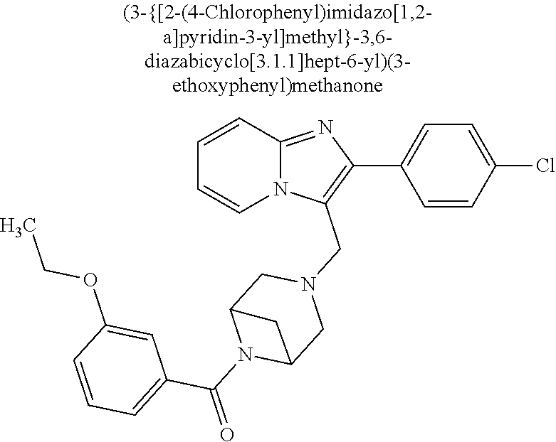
N12C(=NC(C3=CC=C(Cl)C=C3)=C1CN1CC3N(C(=O)C4=CC=CC(OCC)=C4)C(C1)C3)C=CC=C2
